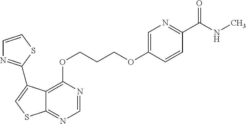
C1=NC(OCCCOC2=CN=C(C(NC)=O)C=C2)=C2C(=N1)SC=C2C1=NC=CS1
